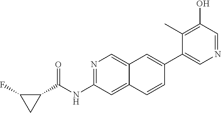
C1(C(NC2=NC=C3C(=C2)C=CC(C2=CN=CC(O)=C2C)=C3)=O)C(F)C1
